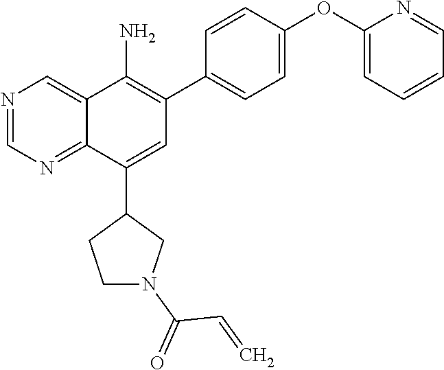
C1(OC2=CC=CC=N2)=CC=C(C2=C(N)C3=CN=CN=C3C(C3CCN(C(=O)C=C)C3)=C2)C=C1
